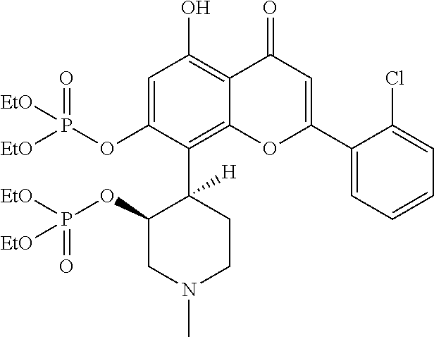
C1=C(OP([EtO])(=O)[EtO])C(C2([H])C(OP([EtO])(=O)[EtO])CN(C)CC2)=C2C(=C1O)C(=O)C=C(C1=CC=CC=C1Cl)O2
